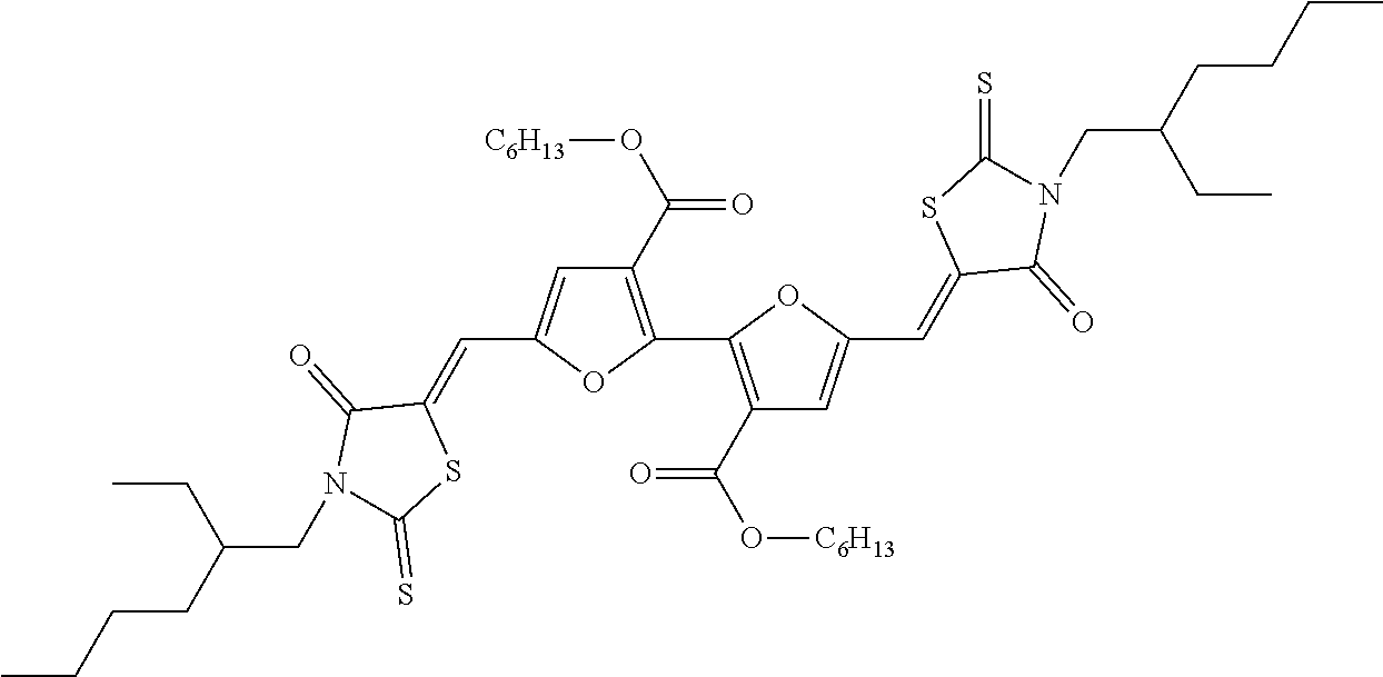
C1(C(O[C6H13])=O)=C(C2=C(C(O[C6H13])=O)C=C(C=C3C(=O)N(CC(CCCC)CC)C(=S)S3)O2)OC(C=C2C(=O)N(CC(CCCC)CC)C(=S)S2)=C1
